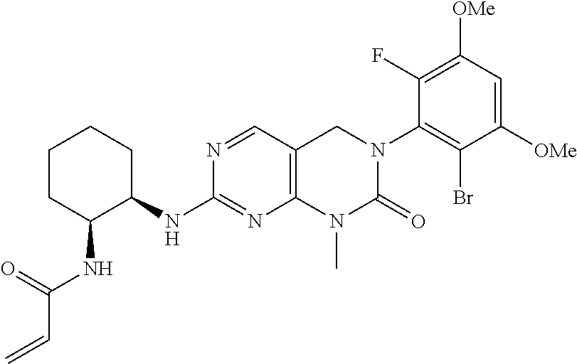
N1=CC2=C(N=C1NC1CCCCC1NC(C=C)=O)N(C)C(=O)N(C1=C(Br)C([OMe])=CC([OMe])=C1F)C2
